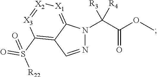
N1=CC2=C(S(=O)([R22])=O)[X3]=[X2][X1]=C2N1C(C(=O)OC)([R3])[R4]
